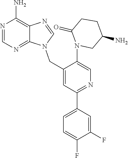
N1=CN(CC2=CC(C3=CC=C(F)C(F)=C3)=NC=C2N2CC(N)CCC2=O)C2=NC=NC(N)=C12
